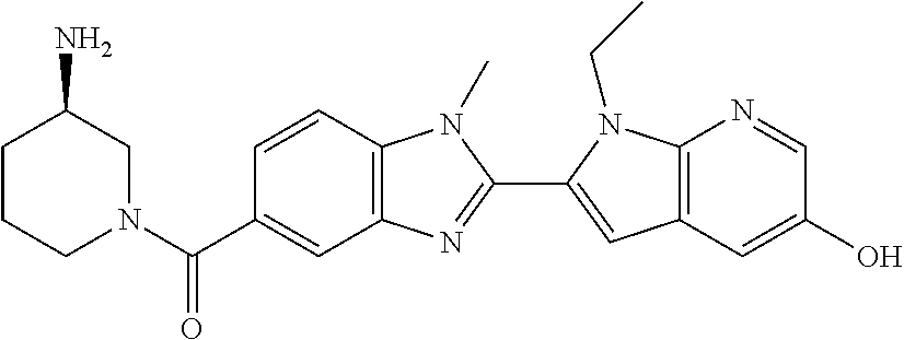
C1=CC2=C(C=C1C(N1CC(N)CCC1)=O)N=C(C1=CC3=C(N1CC)N=CC(O)=C3)N2C
